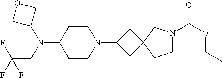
C1CN(C2CC3(C2)CCN(C(OCC)=O)C3)CCC1N(C1COC1)CC(F)(F)F
